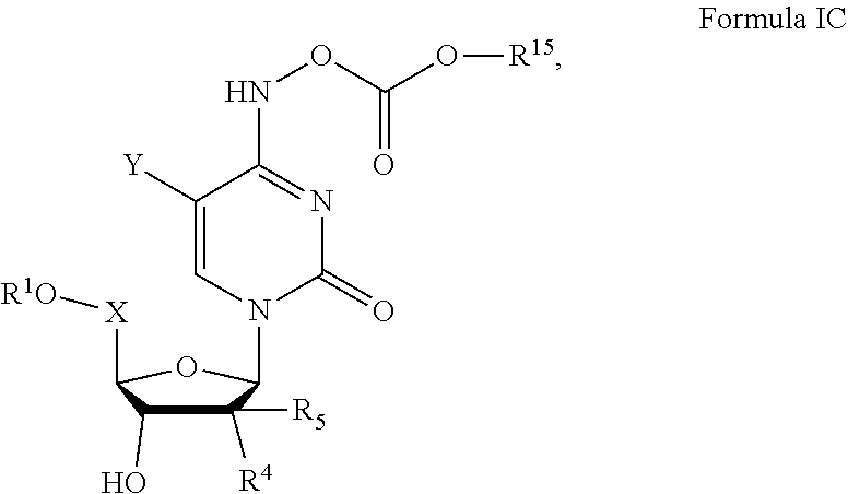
C1([Y])=CN(C2C([R5])([R4])C(O)C([X][R1O])O2)C(=O)N=C1NOC(O[R15])=O
